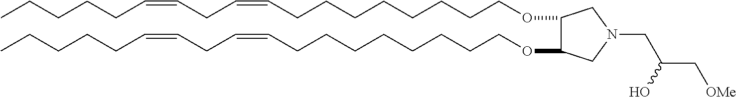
O(CCCCCCCCC=CCC=CCCCCC)C1C(OCCCCCCCCC=CCC=CCCCCC)CN(CC(C[OMe])O)C1
